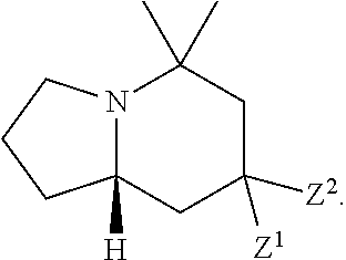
N12C([H])(CC([Z2])([Z1])CC1(C)C)CCC2
